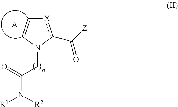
C1=CN(CC(N([R1])[R2])=O)c(C([Z])=O)[X]1.[A]
